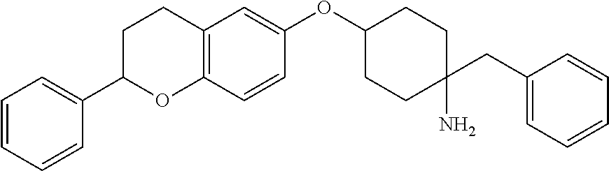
C1=CC=CC(C2OC3=C(CC2)C=C(OC2CCC(N)(CC4=CC=CC=C4)CC2)C=C3)=C1
